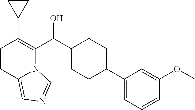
C1=CC(OC)=CC(C2CCC(C(C3=C(C4CC4)C=CC4=CN=CN34)O)CC2)=C1
